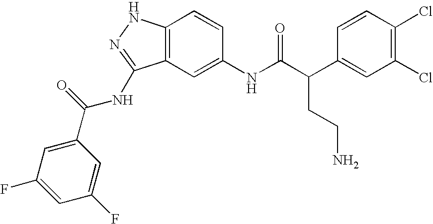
C12=C(C=C(NC(C(C3=CC(Cl)=C(Cl)C=C3)CCN)=O)C=C1)C(NC(C1=CC(F)=CC(F)=C1)=O)=NN2
